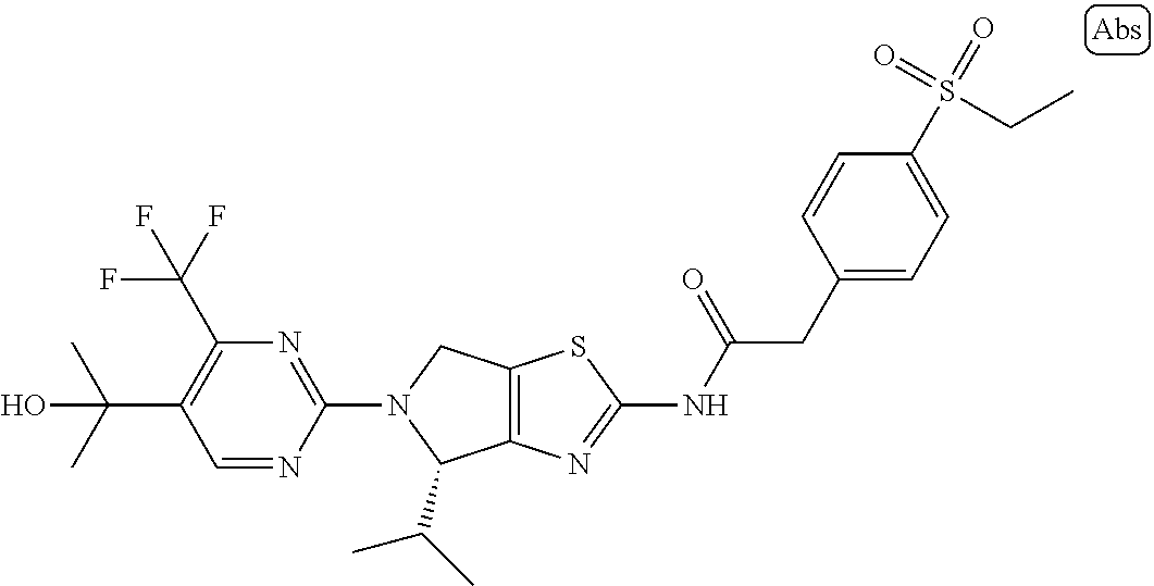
C12=C(N=C(NC(CC3=CC=C(S(=O)(=O)CC)C=C3)=O)S1)C(C(C)C)N(C1=NC(C(F)(F)F)=C(C(C)(C)O)C=N1)C2
